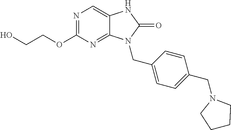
N1=C(OCCO)N=C2C(=C1)NC(=O)N2CC1=CC=C(CN2CCCC2)C=C1
